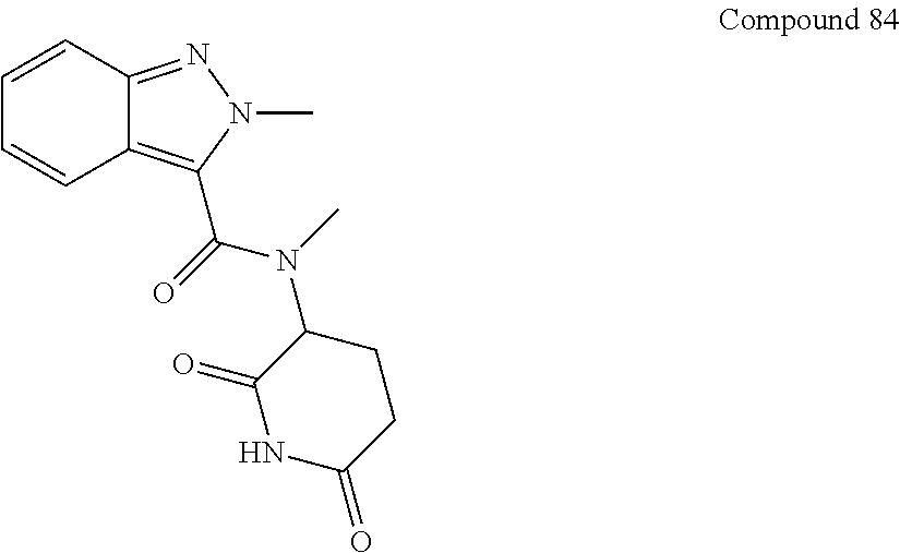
C1=CC2=NN(C)C(C(=O)N(C)C3C(=O)NC(=O)CC3)=C2C=C1
